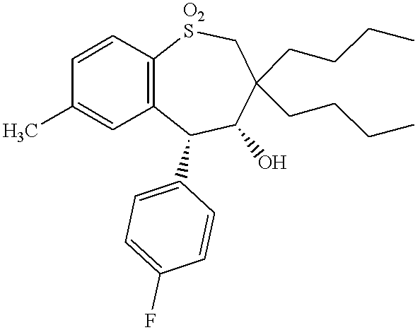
C1=CC2=C(C=C1C)C(C1=CC=C(F)C=C1)C(O)C(CCCC)(CCCC)C[O2S]2
